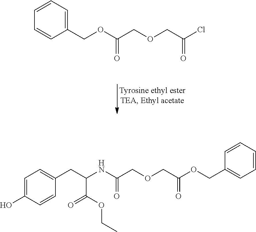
O(C(COCC(Cl)=O)=O)CC1=CC=CC=C1.C1=C(O)C=CC(CC(NC(COCC(OCC2=CC=CC=C2)=O)=O)C(OCC)=O)=C1
